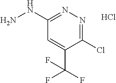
C1(Cl)=NN=C(NN)C=C1C(F)(F)F.Cl
